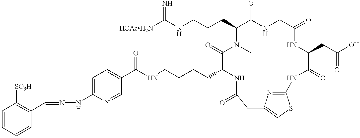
C1=CC=CC(C=NNC2=CC=C(C(NCCCCC3NC(=O)CC4=CSC(=N4)NC(=O)C(CC(O)=O)NC(=O)CNC(=O)C(CCCNC([HOAcH2N])=N)N(C)C3=O)=O)C=N2)=C1[SO3H]
